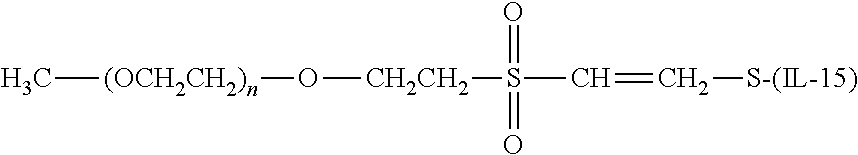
C[(OCH2CH2)n]O[CH2CH2]S(=O)(=O)C=C[S-(IL-15)]
